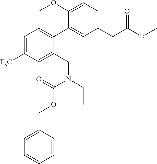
C1(CC(OC)=O)=CC=C(OC)C(C2=CC=C([F3C])C=C2CN(C(=O)OCC2=CC=CC=C2)CC)=C1
